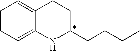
C1=CC=C2C(=C1)CCC(CCCC)N2
